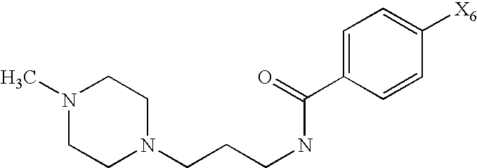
N1(C)CCN(CCCNC(C2=CC=C([X6])C=C2)=O)CC1
